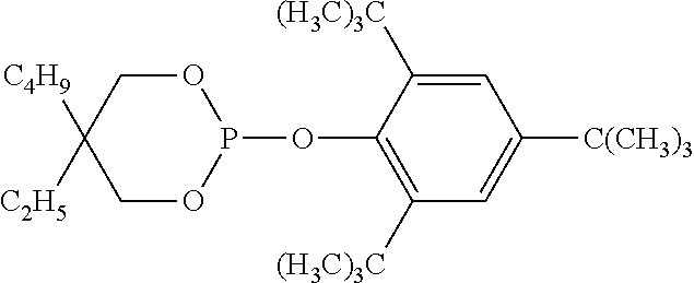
O1CC([C4H9])([C2H5])COP1OC1=C([(H3C)3C])C=C([C(CH3)3])C=C1[(H3C)3C]
